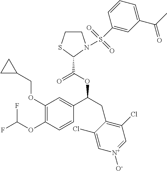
C1(OCC2CC2)=C(OC(F)F)C=CC(C(CC2=C(Cl)C=[N+]([O-])C=C2Cl)OC(=O)C2SCCN2S(C2=CC(C(C)=O)=CC=C2)(=O)=O)=C1
